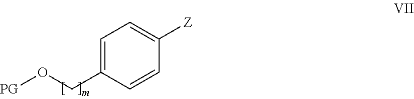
[Z]C1=CC=C(CO[PG])C=C1
